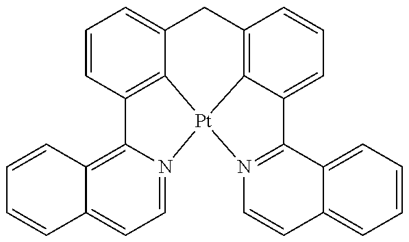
C1C2=CC=CC3=C2[Pt]2(C4=C1C=CC=C4C1=N2C=CC2=CC=CC=C12)N1=CC=C2C(=C31)C=CC=C2
